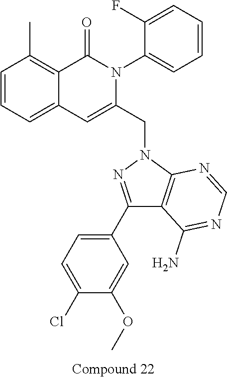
C1=CC=C2C(=C1C)C(=O)N(C1=CC=CC=C1F)C(CN1N=C(C3=CC=C(Cl)C(OC)=C3)C3=C1N=CN=C3N)=C2
